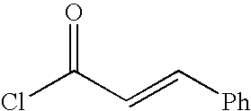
ClC(C=C[Ph])=O
